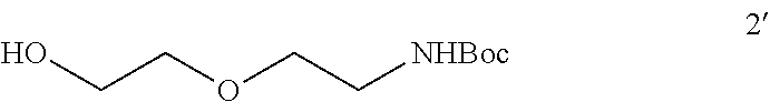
OCCOCC[NHBoc]
